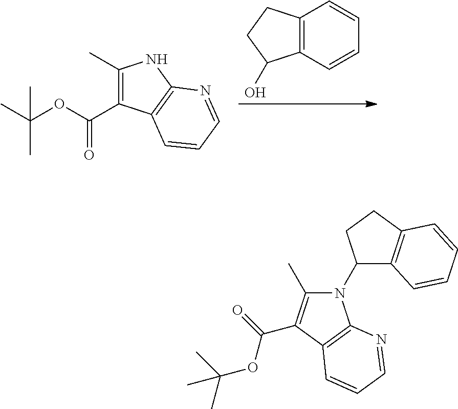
C12=C(CCC1O)C=CC=C2.C1(C)=C(C(OC(C)(C)C)=O)C2=C(N1)N=CC=C2.N1(C2C3=C(CC2)C=CC=C3)C(C)=C(C(=O)OC(C)(C)C)C2=C1N=CC=C2
